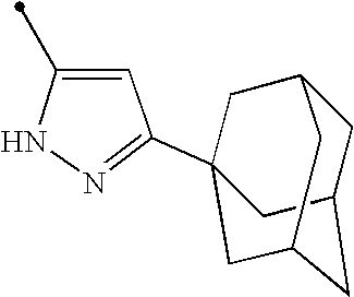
C1(C)=CC(C23CC4CC(CC(C2)C4)C3)=NN1
